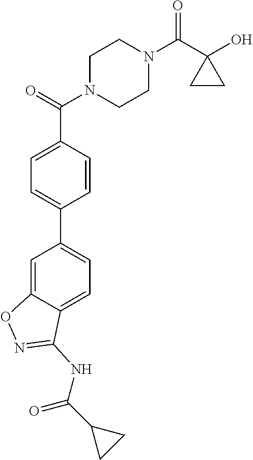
C1N(C(C2=CC=C(C3=CC=C4C(=C3)ON=C4NC(=O)C3CC3)C=C2)=O)CCN(C(C2(O)CC2)=O)C1
